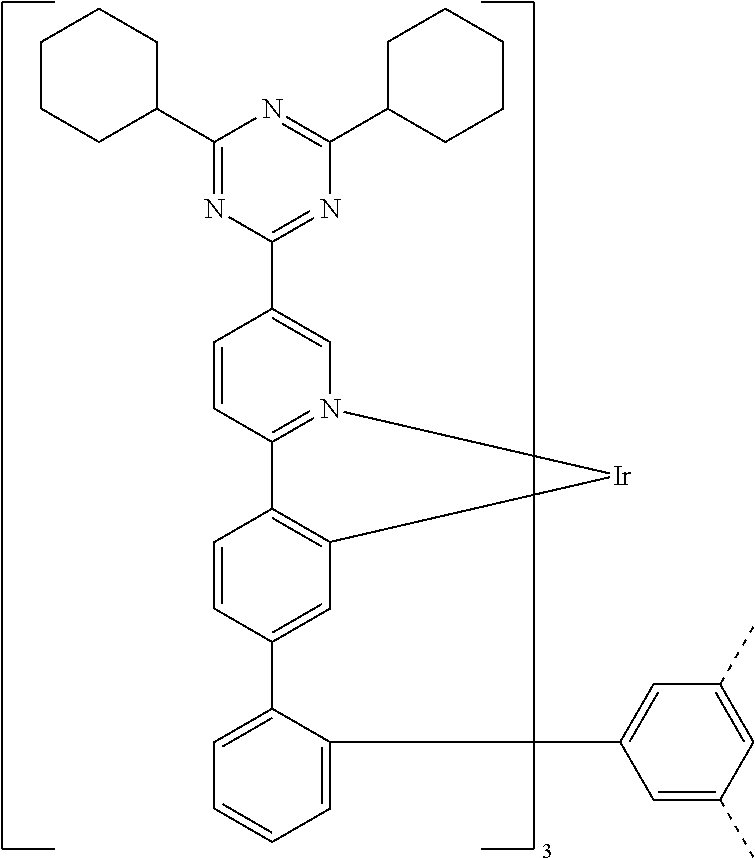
C1=C(C2=CC3=C(C=C2)C2=N(C=C(C4=NC(C5CCCCC5)=NC(C5CCCCC5)=N4)C=C2)[Ir]3)C(C2=CC(C)=CC(C)=C2)=CC=C1
